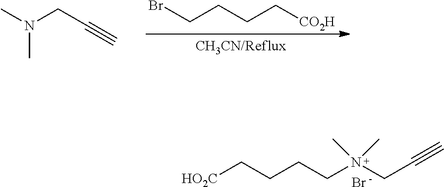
Br.C(CN(CC#C)(C)C)CC[HO2C].C(CCC[CO2H])Br.CN(CC#C)C
